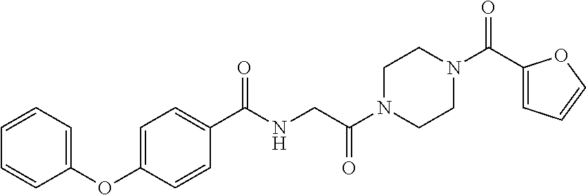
C1=CC=C(OC2=CC=C(C(NCC(N3CCN(C(C4=CC=CO4)=O)CC3)=O)=O)C=C2)C=C1
